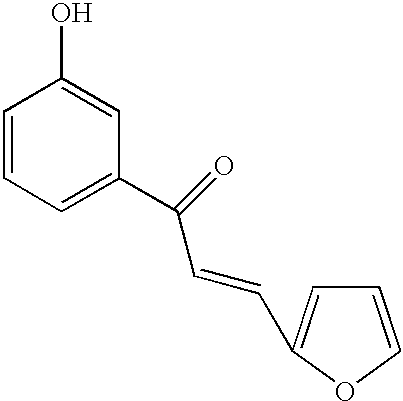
C1=CC=C(C(C=CC2=CC=CO2)=O)C=C1O
